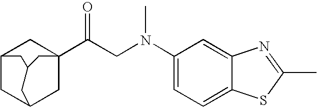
C12CC3CC(C(CN(C4=CC=C5C(=C4)N=C(C)S5)C)=O)(C1)CC(C2)C3
